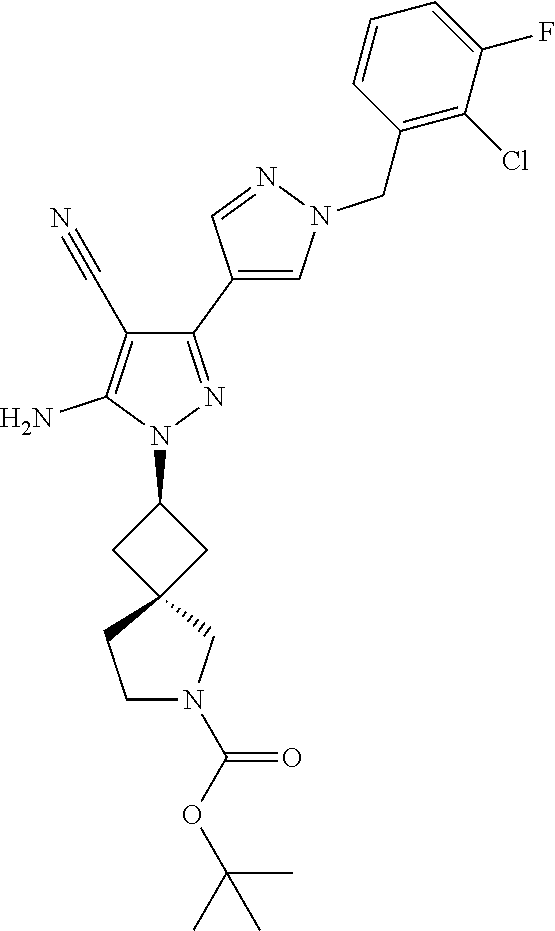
C1(C2=CN(CC3=C(Cl)C(F)=CC=C3)N=C2)=NN(C2CC3(C2)CCN(C(OC(C)(C)C)=O)C3)C(N)=C1C#N
